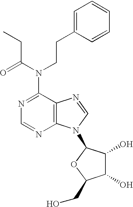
N(C1=NC=NC2=C1N=CN2C1C(O)C(O)C(CO)O1)(C(=O)CC)CCC1=CC=CC=C1
